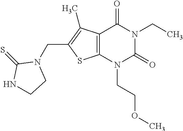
C12=C(N(CCOC)C(=O)N(CC)C1=O)SC(CN1C(=S)NCC1)=C2C
